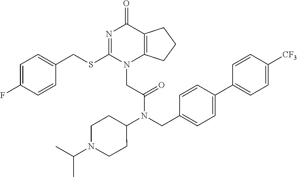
C1=C(F)C=CC(CSC2=NC(=O)C3=C(N2CC(=O)N(CC2=CC=C(C4=CC=C([CF3])C=C4)C=C2)C2CCN(C(C)C)CC2)CCC3)=C1
